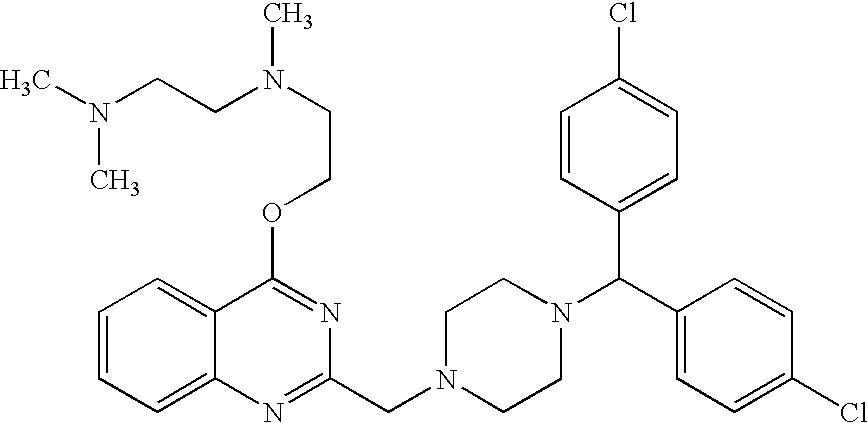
C12=CC=CC=C1C(OCCN(CCN(C)C)C)=NC(CN1CCN(C(C3=CC=C(Cl)C=C3)C3=CC=C(Cl)C=C3)CC1)=N2
